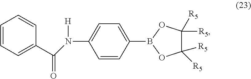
C1=CC=C(C(=O)N([H])C2=CC=C(B3OC([R5])([R5])C([R5])([R5])O3)C=C2)C=C1
